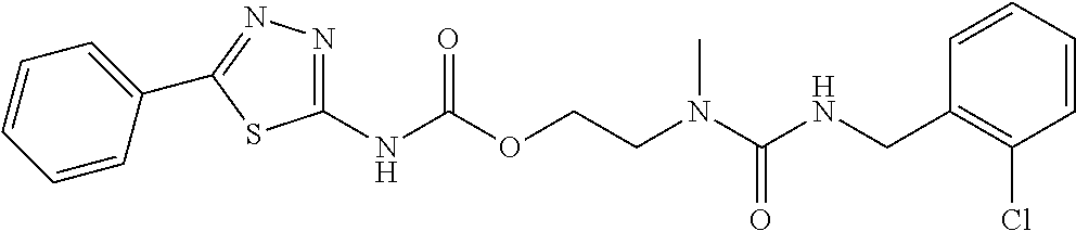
C1=CC(CNC(N(CCOC(NC2=NN=C(C3=CC=CC=C3)S2)=O)C)=O)=C(Cl)C=C1
